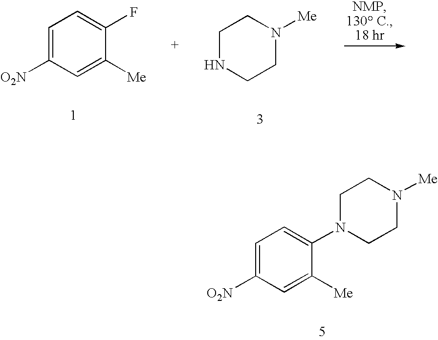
C1=C([O2N])C=C([Me])C(F)=C1.C1NCCN([Me])C1.C1=C([O2N])C=C([Me])C(N2CCN([Me])CC2)=C1
